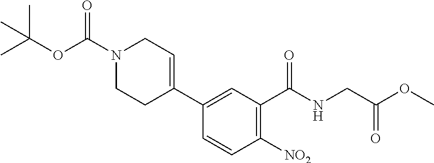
C1=CC([NO2])=C(C(NCC(OC)=O)=O)C=C1C1=CCN(C(OC(C)(C)C)=O)CC1
